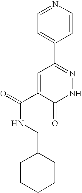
C1CCCCC1CNC(=O)C1=CC(C2=CC=NC=C2)=NNC1=O
